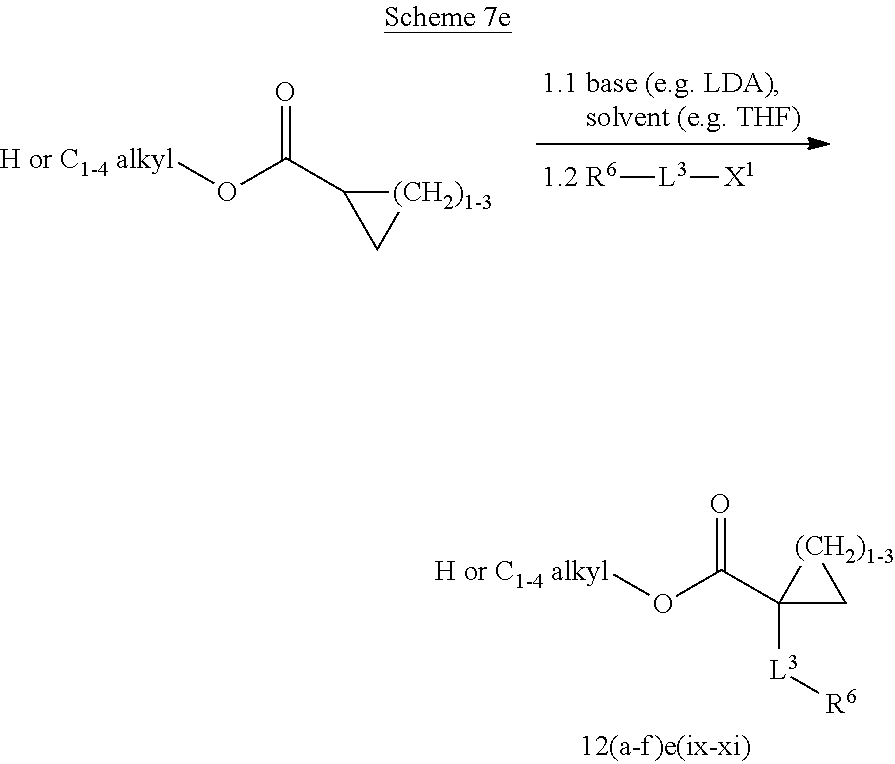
[1.2 R6][L3][X1].O(C(C1C[(CH2)1-3]1)=O)[H or C1-4 alkyl].O(C(=O)C1([L3][R6])C[(CH2)1-3]1)[H or C1-4 alkyl]
